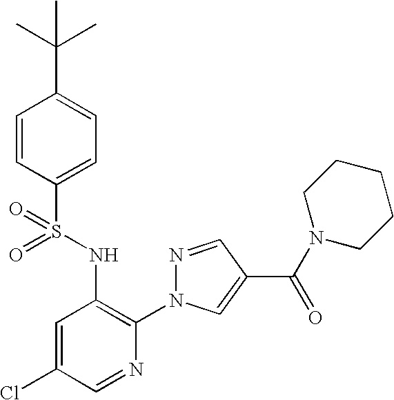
C1=CC(S(=O)(NC2=C(N3N=CC(C(N4CCCCC4)=O)=C3)N=CC(Cl)=C2)=O)=CC=C1C(C)(C)C
